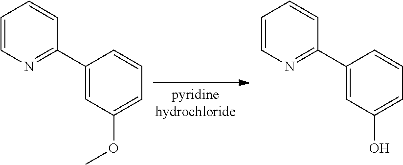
C1=CN=C(C2=CC(OC)=CC=C2)C=C1.C1=CN=C(C2=CC(O)=CC=C2)C=C1
